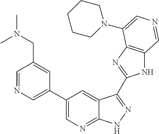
C1(C2=CN=CC(CN(C)C)=C2)=CN=C2C(=C1)C(C1=NC3=C(N1)C=NC=C3N1CCCCC1)=NN2
